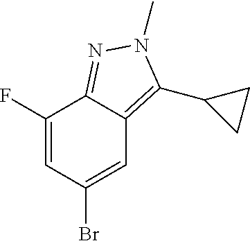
C1(F)=CC(Br)=CC2=C(C3CC3)N(C)N=C12
